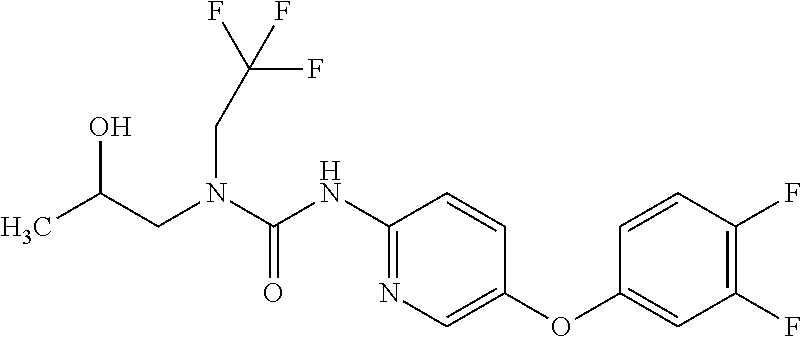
N(C(=O)NC1=NC=C(OC2=CC(F)=C(F)C=C2)C=C1)(CC(F)(F)F)CC(C)O
